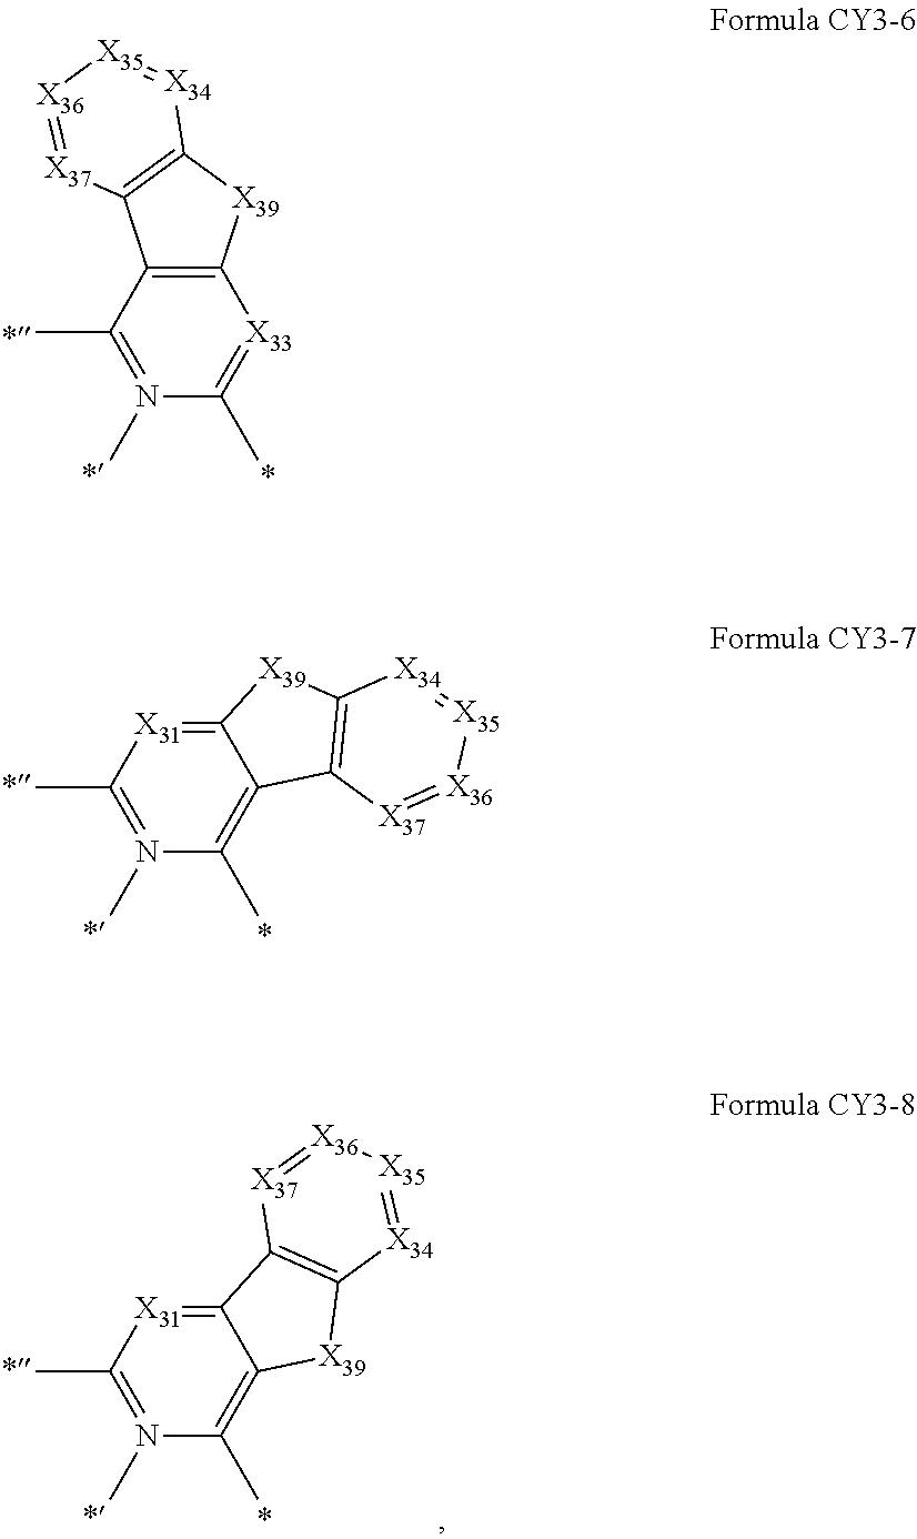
C12=C(C(C)=N(C)C(C)=[X33]1)C1=C([X39]2)[X34]=[X35][X36]=[X37]1.C12=[X31]C(C)=N(C)C(C)=C1C1=C([X39]2)[X34]=[X35][X36]=[X37]1.C12=[X31]C(C)=N(C)C(C)=C1[X39]C1=C2[X37]=[X36][X35]=[X34]1
